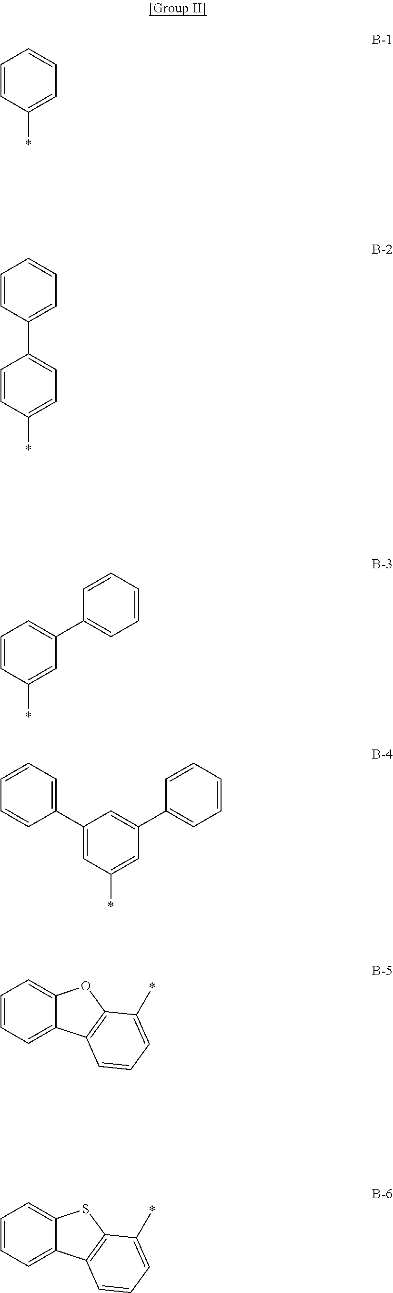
C1=CC(*)=CC=C1.C1=CC(C2=CC=C(*)C=C2)=CC=C1.C1=CC=C2C(=C1)SC1=C2C=CC=C1*.C1=CC=C2C(=C1)OC1=C2C=CC=C1*.C1(C2=CC=CC=C2)=CC(*)=CC(C2=CC=CC=C2)=C1.C1=CC(*)=CC(C2=CC=CC=C2)=C1
